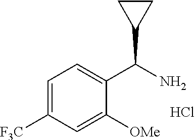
C1=C([F3C])C=C([OMe])C(C(N)C2CC2)=C1.Cl
